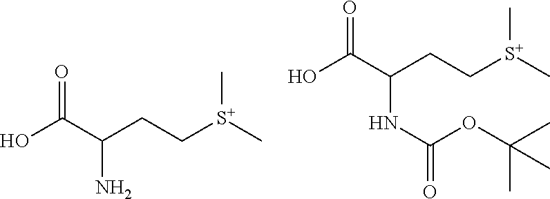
OC(C(CC[S+](C)C)N)=O.OC(C(CC[S+](C)C)NC(OC(C)(C)C)=O)=O
